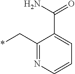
*CC1=NC=CC=C1C(N)=O
